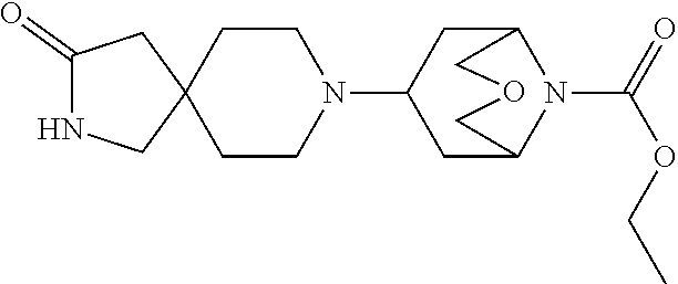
C12(CCN(C3CC4N(C(=O)OCC)C(C3)COC4)CC1)CC(=O)NC2
